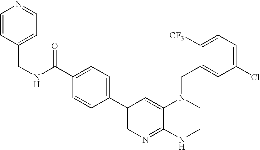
C1(C2=CN=C3C(=C2)N(CC2=CC(Cl)=CC=C2[CF3])CCN3)=CC=C(C(NCC2=CC=NC=C2)=O)C=C1
